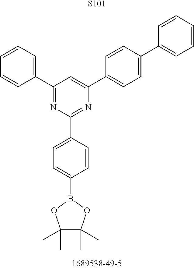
[S101].C1(B2OC(C)(C)C(C)(C)O2)=CC=C(C2=NC(C3=CC=C(C4=CC=CC=C4)C=C3)=CC(C3=CC=CC=C3)=N2)C=C1
